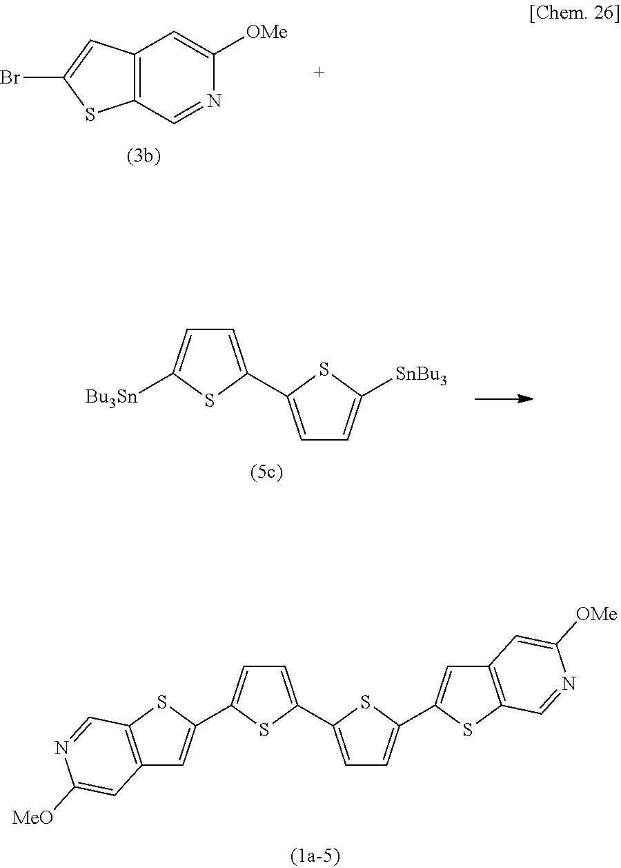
C1=C(C2=CC=C(C3=CC4=C(S3)C=NC([OMe])=C4)S2)SC(C2=CC3=C(S2)C=NC([MeO])=C3)=C1.C12=C(C=NC([OMe])=C1)SC(Br)=C2.C1=C(C2=CC=C([SnBu3])S2)SC([Bu3Sn])=C1
